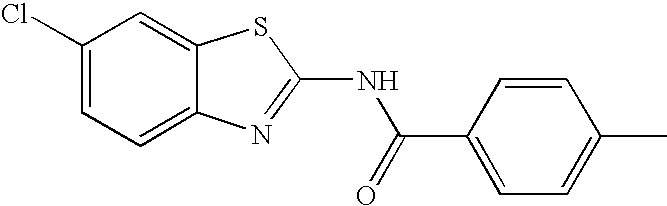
C1(Cl)=CC=C2C(=C1)SC(NC(=O)C1=CC=C(C)C=C1)=N2
